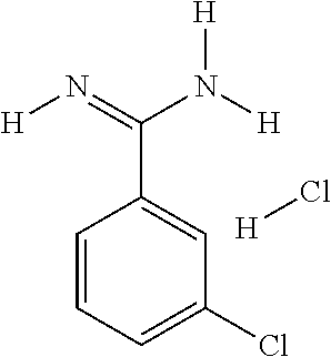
C1=CC=C(Cl)C=C1C(=N[H])N([H])[H].[H]Cl
